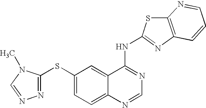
C1(SC2=CC=C3C(=C2)C(NC2=NC4=C(S2)N=CC=C4)=NC=N3)=NN=CN1C
